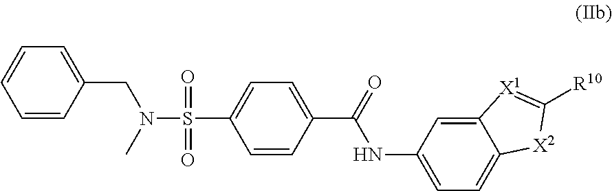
C1=CC(C(NC2=CC=C3C(=C2)[X1]=C([R10])[X2]3)=O)=CC=C1S(=O)(=O)N(C)CC1=CC=CC=C1
